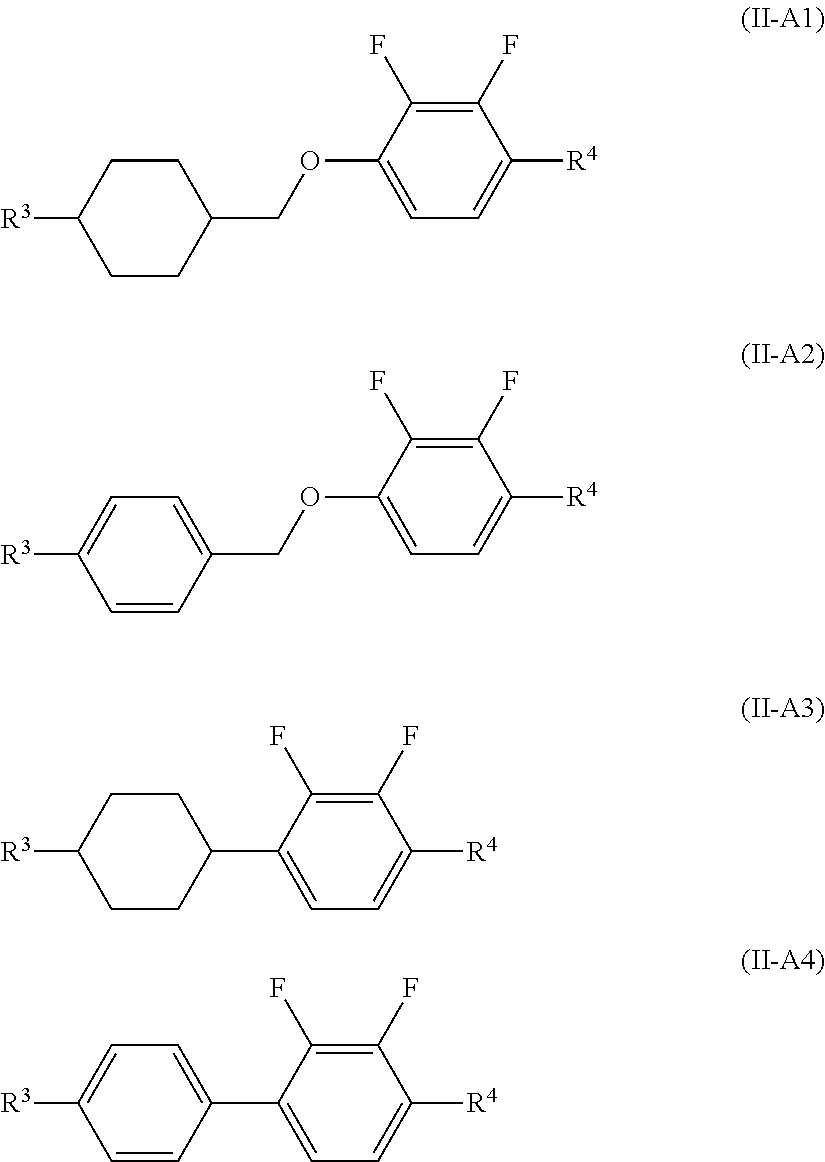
[R3]C1CCC(COC2=CC=C([R4])C(F)=C2F)CC1.[R3]C1=CC=C(COC2=CC=C([R4])C(F)=C2F)C=C1.C1CC(C2=CC=C([R4])C(F)=C2F)CCC1[R3].C1=CC(C2=CC=C([R4])C(F)=C2F)=CC=C1[R3]
